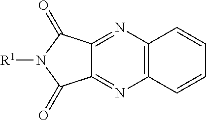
C12=NC3=C(N=C1C(=O)N([R1])C2=O)C=CC=C3
